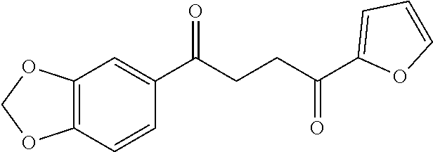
C1(C(CCC(C2=CC=CO2)=O)=O)=CC2=C(C=C1)OCO2
